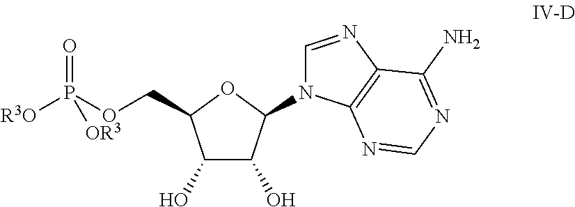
C1(O)C(O)C(N2C=NC3=C2N=CN=C3N)OC1COP([R3O])(=O)[OR3]
